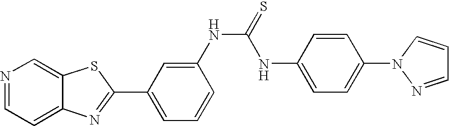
C12=CC=NC=C1SC(C1=CC=CC(NC(NC3=CC=C(N4C=CC=N4)C=C3)=S)=C1)=N2
